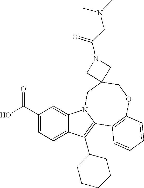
C1(C(O)=O)=CC=C2C(=C1)N1C(=C2C2CCCCC2)C2=C(OCC3(C1)CN(C(=O)CN(C)C)C3)C=CC=C2
